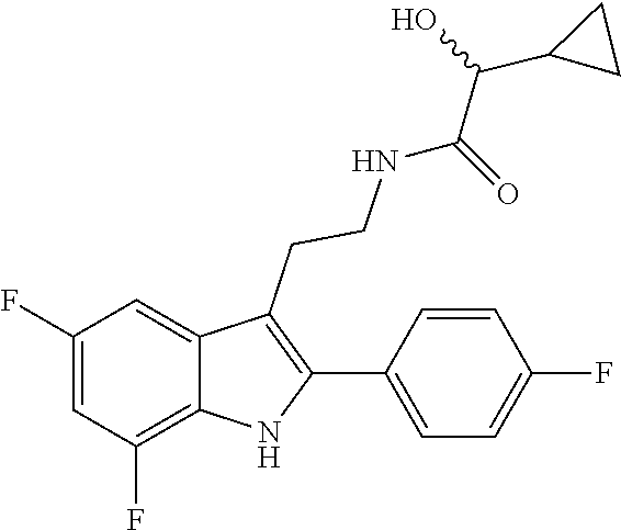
N(C(=O)C(C1CC1)O)CCC1=C(C2=CC=C(F)C=C2)NC2=C(F)C=C(F)C=C21
